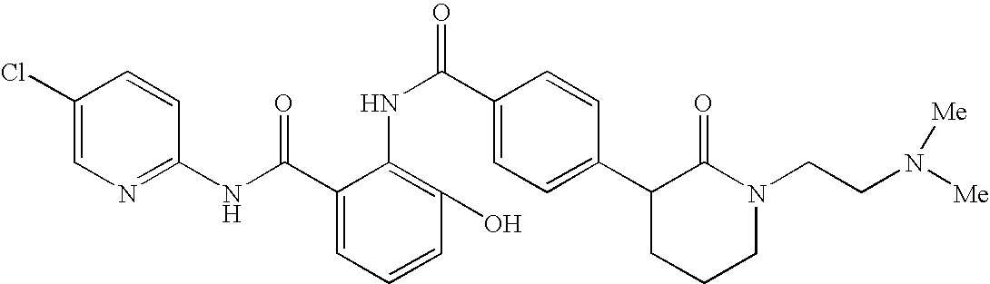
C1(Cl)=CN=C(NC(C2=CC=CC(O)=C2NC(=O)C2=CC=C(C3CCCN(CCN([Me])[Me])C3=O)C=C2)=O)C=C1
